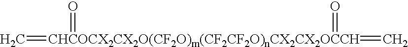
C=[CHCOCX2CX2O(CF2O)m(CF2CF2O)nCX2CX2OCCH](=C)(=O)=O
